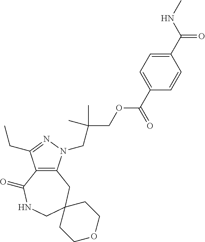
C12=C(CC3(CNC1=O)CCOCC3)N(CC(COC(C1=CC=C(C(NC)=O)C=C1)=O)(C)C)N=C2CC
